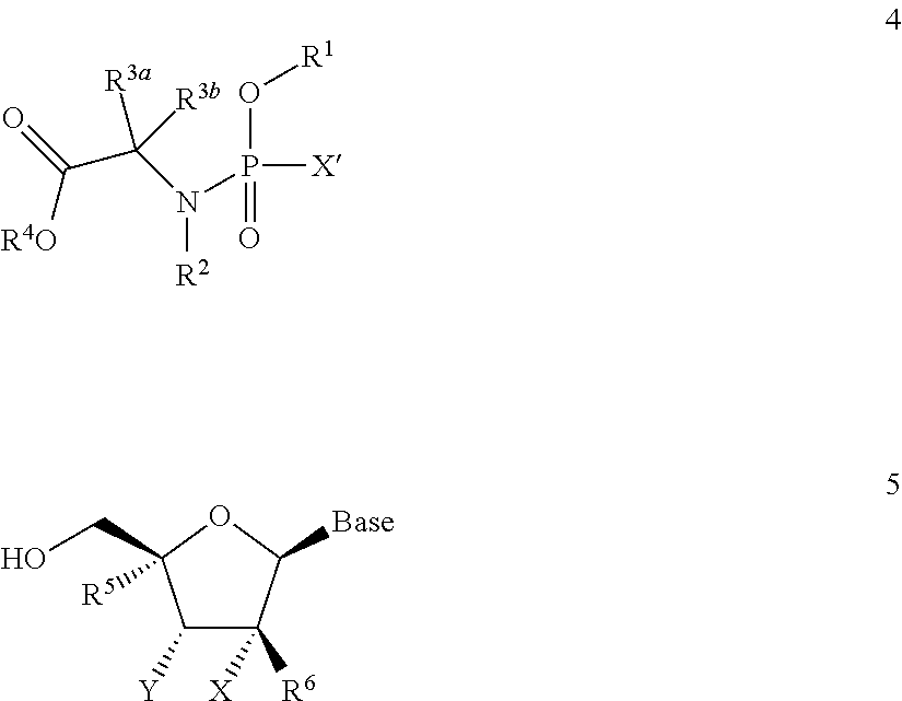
O=C([R4O])C(N([R2])P([X])(O[R1])=O)([R3a])[R3b].C1([Y])C([R6])([X])C([Base])OC1(CO)[R5]
